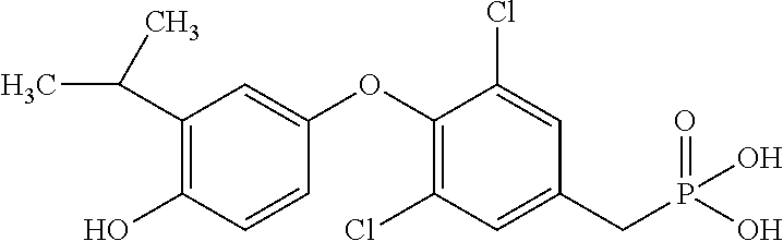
C1(C(C)C)=C(O)C=CC(OC2=C(Cl)C=C(CP(O)(=O)O)C=C2Cl)=C1
